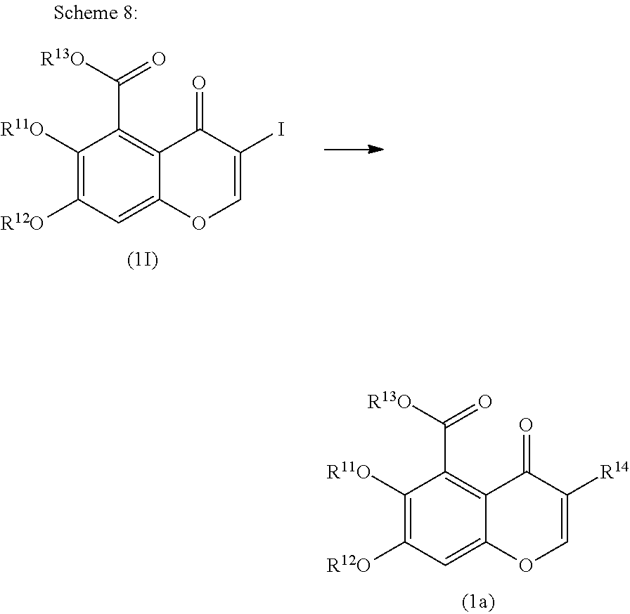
C1([R11O])=C([R12O])C=C2C(=C1C([R13O])=O)C(=O)C([R14])=CO2.C1([R11O])=C([R12O])C=C2C(=C1C([R13O])=O)C(=O)C(I)=CO2
